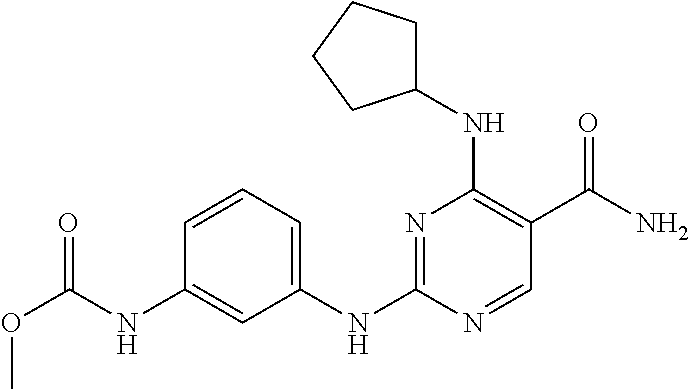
C1=CC=C(NC2=NC(NC3CCCC3)=C(C(N)=O)C=N2)C=C1NC(OC)=O
